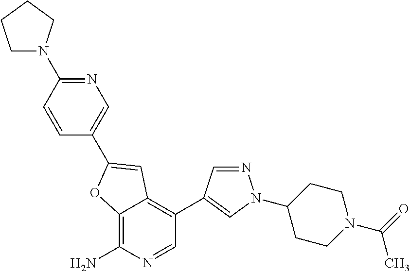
C12=C(N)N=CC(C3=CN(C4CCN(C(=O)C)CC4)N=C3)=C1C=C(C1=CN=C(N3CCCC3)C=C1)O2
